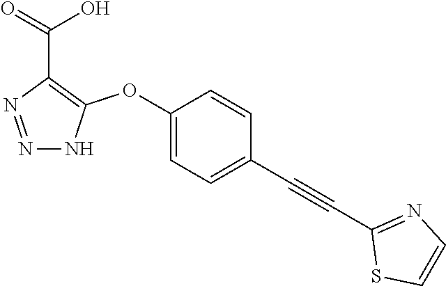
N1=NC(C(=O)O)=C(OC2=CC=C(C#CC3=NC=CS3)C=C2)N1
